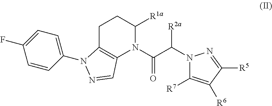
C1C2=C(N(C(C(N3C([R7])=C([R6])C([R5])=N3)[R2a])=O)C([R1a])C1)C=NN2C1=CC=C(F)C=C1
